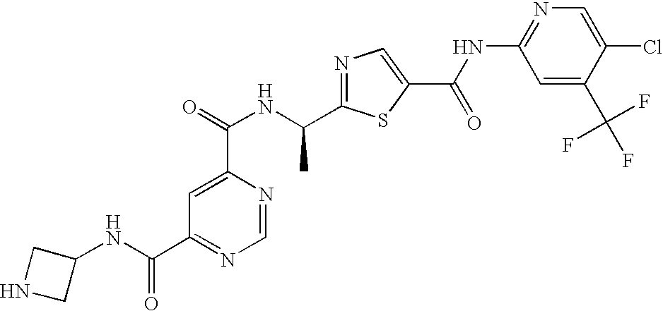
N1=C(C(NC(=O)C2=CC(C(NC3CNC3)=O)=NC=N2)C)SC(C(NC2=NC=C(Cl)C(C(F)(F)F)=C2)=O)=C1
